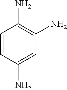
C1=CC(N)=CC(N)=C1N
